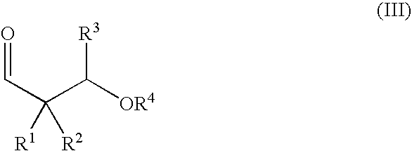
C(C(C([OR4])[R3])([R1])[R2])=O
